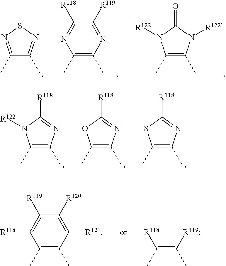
C1(C)=C(C)N=C([R118])N1[R122].C1(C)=C(C)N=C([R118])O1.C1(C)=C(C)N=C([R118])S1.C1(C)=NSN=C1C.C1(C)=C(C)N([R122])C(=O)N1[R122].C1(C)=C(C)N=C([R119])C([R118])=N1.C1(C)=C(C)C([R121])=C([R120])C([R119])=C1[R118].C(=C(C)[R119])(C)[R118]
